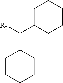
C1CCCC(C([R2])C2CCCCC2)C1
